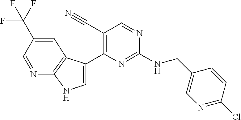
C(NC1=NC(C2=CNC3=C2C=C(C(F)(F)F)C=N3)=C(C#N)C=N1)C1=CN=C(Cl)C=C1
